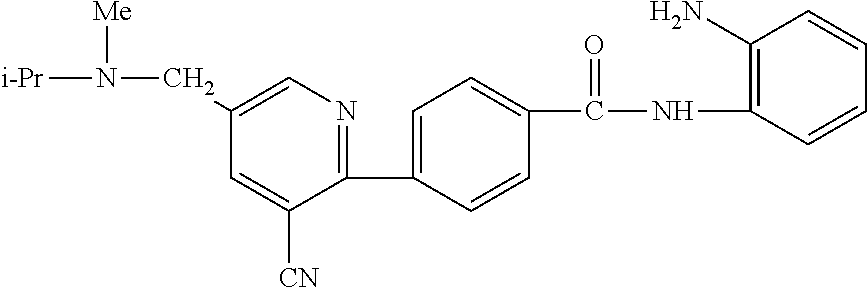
C1(C2=CC=C(C(NC3=C(N)C=CC=C3)=O)C=C2)=NC=C(CN([i-Pr])[Me])C=C1[CN]
